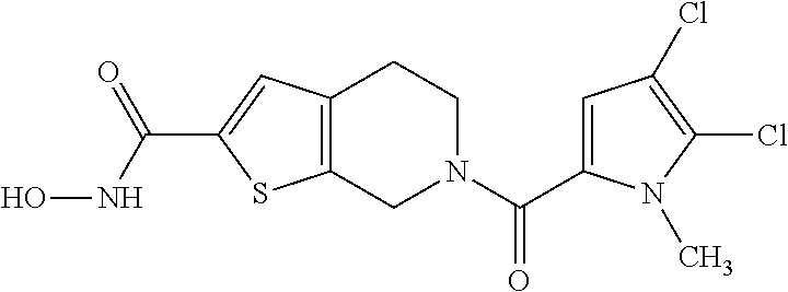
C12=C(CN(C(C3=CC(Cl)=C(Cl)N3C)=O)CC1)SC(C(NO)=O)=C2
